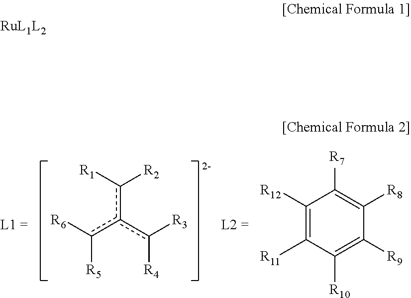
c(c([R1])[R2])(c([R3])[R4])c([R6])[R5].C1([R12])=C([R11])C([R10])=C([R9])C([R8])=C1[R7]
